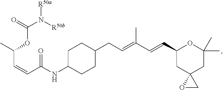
O=C(N([R50b])[R50a])OC(C=CC(NC1CCC(CC=C(C=CC2CC3(CC(C)(C)O2)OC3)C)CC1)=O)C
